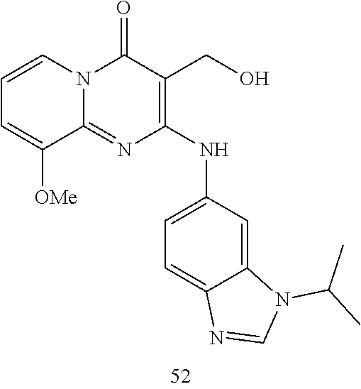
C1=CC=C([OMe])C2=NC(NC3=CC=C4C(=C3)N(C(C)C)C=N4)=C(CO)C(=O)N12
